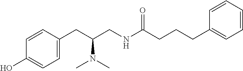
C1=C(CC(CNC(CCCC2=CC=CC=C2)=O)N(C)C)C=CC(O)=C1
